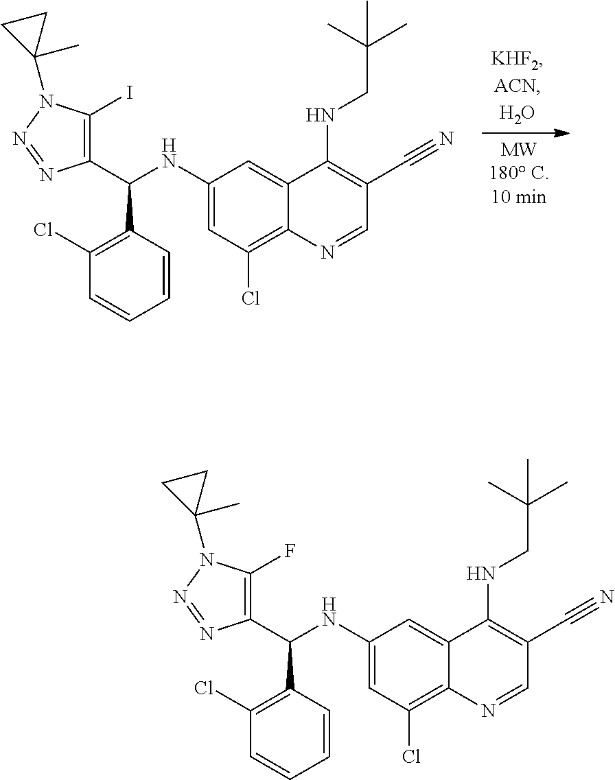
C1(F)=C(C(NC2=CC(Cl)=C3C(=C2)C(NCC(C)(C)C)=C(C#N)C=N3)C2=C(Cl)C=CC=C2)N=NN1C1(C)CC1.C1(I)=C(C(NC2=CC(Cl)=C3C(=C2)C(NCC(C)(C)C)=C(C#N)C=N3)C2=C(Cl)C=CC=C2)N=NN1C1(C)CC1
